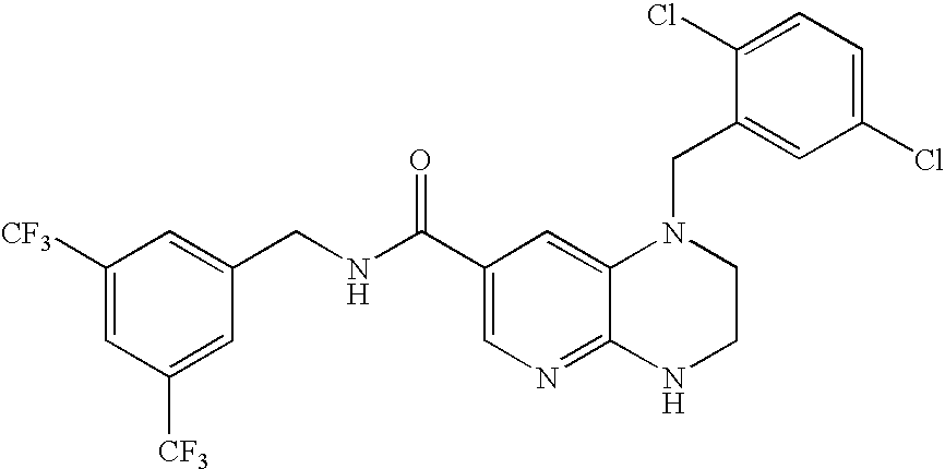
C1(Cl)=CC=C(Cl)C=C1CN1C2=CC(C(=O)NCC3=CC([CF3])=CC([CF3])=C3)=CN=C2NCC1
